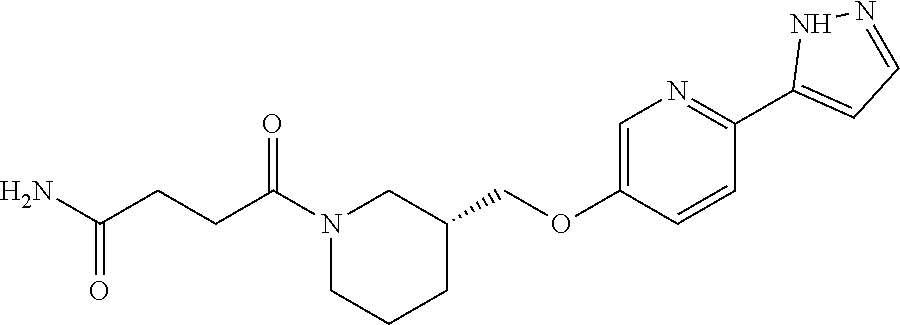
N1(C(CCC(N)=O)=O)CCCC(COC2=CN=C(C3=CC=NN3)C=C2)C1
